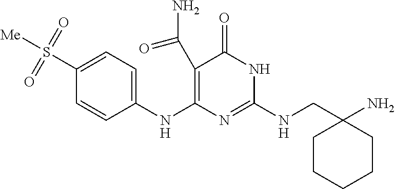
C1(C(N)=O)=C(NC2=CC=C(S([Me])(=O)=O)C=C2)N=C(NCC2(N)CCCCC2)NC1=O
